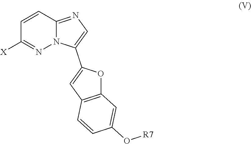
C1=CC2=NC=C(C3=CC4=C(O3)C=C(O[R7])C=C4)N2N=C1[X]
